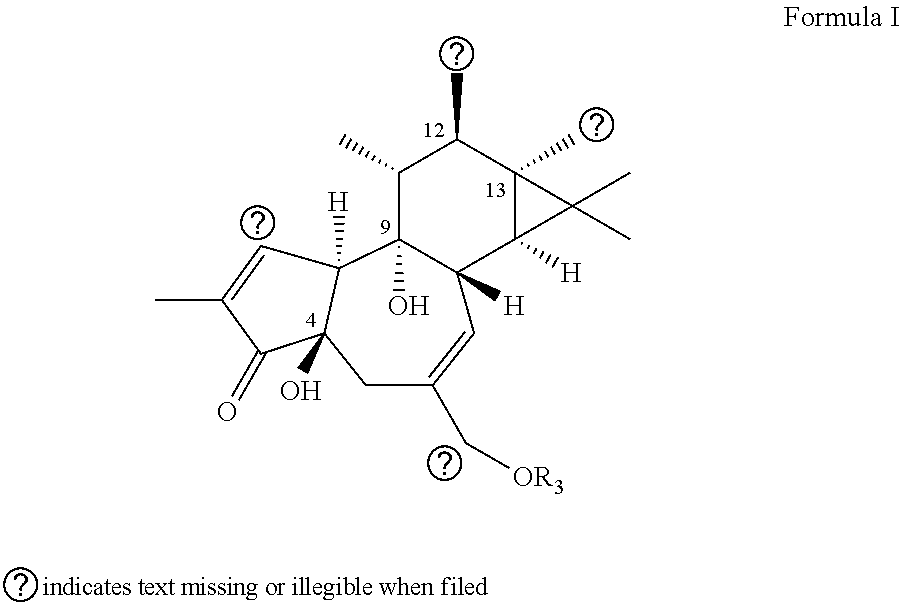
C1C(C[OR3])=CC2([H])C3([H])C(C)(C(C)C(C)C2(O)C2([H])C1(O)C(=O)C(C)=C2)C3(C)C
